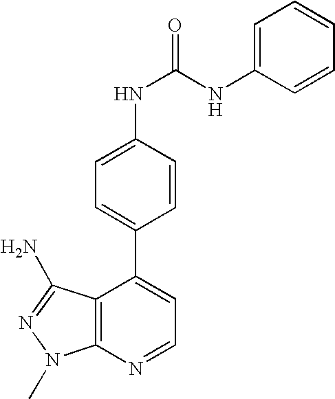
C1=NC2=C(C(C3=CC=C(NC(=O)NC4=CC=CC=C4)C=C3)=C1)C(N)=NN2C
